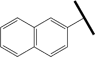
C1=CC2=C(C=C1)C=CC(C(C)C)=C2
